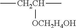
C[CH2CH](C)[OCH2H4OH]
